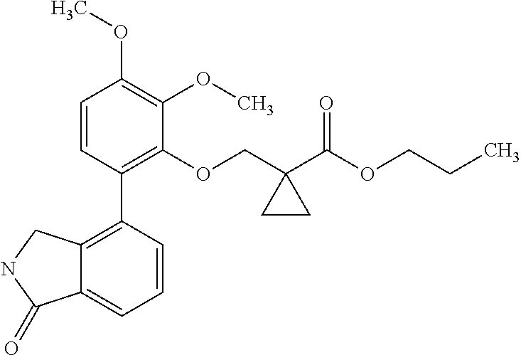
C1=CC(C2=C3C(=CC=C2)C(=O)NC3)=C(OCC2(C(OCCC)=O)CC2)C(OC)=C1OC
